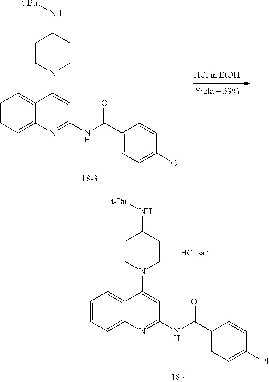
C1=CC=C2C(=C1)C(N1CCC(N[t-Bu])CC1)=CC(NC(C1=CC=C(Cl)C=C1)=O)=N2.C1=CC=C2C(=C1)C(N1CCC(N[t-Bu])CC1)=CC(NC(C1=CC=C(Cl)C=C1)=O)=N2
